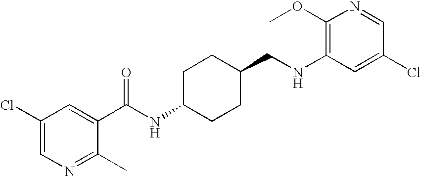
C1(NCC2CCC(NC(=O)C3=CC(Cl)=CN=C3C)CC2)=C(OC)N=CC(Cl)=C1
